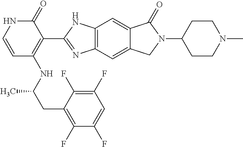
C(C(NC1=C(C2=NC3=C(C=C4C(=C3)CN(C3CCN(C)CC3)C4=O)N2)C(=O)NC=C1)C)C1=C(F)C(F)=CC(F)=C1F
